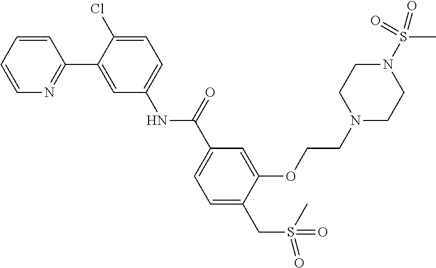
C1=CC=CN=C1C1=CC(NC(C2=CC=C(CS(=O)(C)=O)C(OCCN3CCN(S(C)(=O)=O)CC3)=C2)=O)=CC=C1Cl
